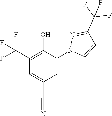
C1=C(C#N)C=C(N2N=C(C(F)(F)F)C(C)=C2)C(O)=C1C(F)(F)F
